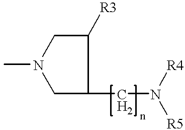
C1C(CN([R4])[R5])C([R3])CN1C
